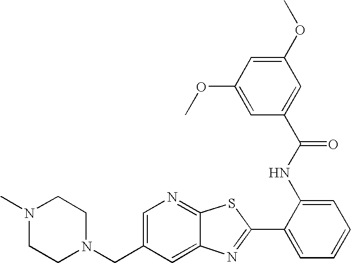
C12=CC(CN3CCN(C)CC3)=CN=C1SC(C1=CC=CC=C1NC(=O)C1=CC(OC)=CC(OC)=C1)=N2
